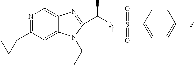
N1=C(C2CC2)C=C2C(=C1)N=C(C(NS(=O)(=O)C1=CC=C(F)C=C1)C)N2CC
